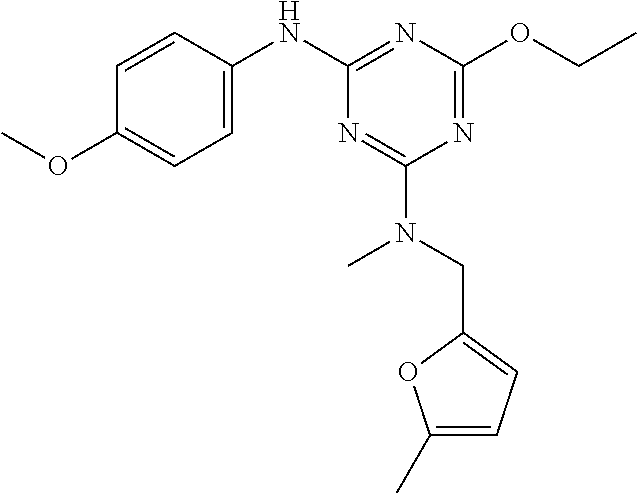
C1(C)=CC=C(CN(C2=NC(NC3=CC=C(OC)C=C3)=NC(OCC)=N2)C)O1
